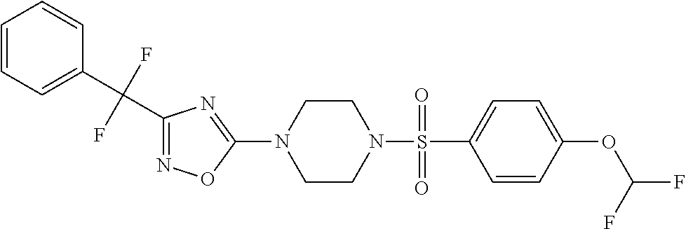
N1=C(C(C2=CC=CC=C2)(F)F)N=C(N2CCN(S(=O)(C3=CC=C(OC(F)F)C=C3)=O)CC2)O1
